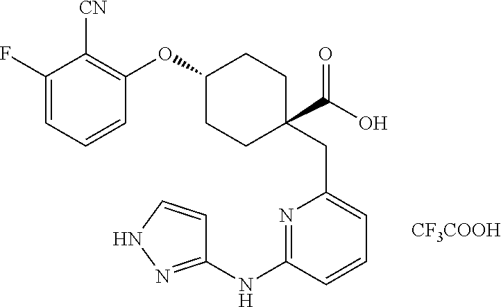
O(C1CCC(CC2=CC=CC(NC3=NNC=C3)=N2)(C(O)=O)CC1)C1=C([CN])C(F)=CC=C1.[CF3COOH]
